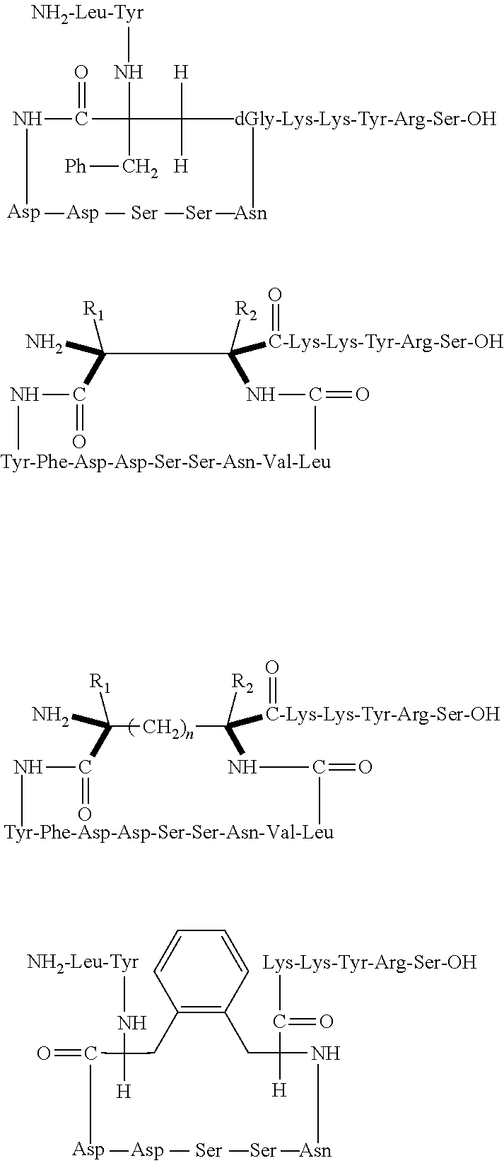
C1(CC(C=O)(N)[H])=C(CC(N)(C=O)[H])C=CC=C1.NC(=O)C([R1])(N)[CH2)n]C(NC=O)([R2])[C-Lys-Lys-Tyr-Arg-Ser-OH]=O.C(N)(=O)C(N)(C[Ph])C([H])([H])C.NC(=O)C([R1])(N)C(NC=O)([R2])[C-Lys-Lys-Tyr-Arg-Ser-OH]=O
